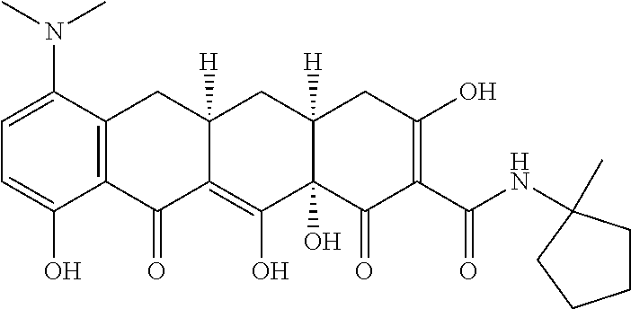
C1=C(N(C)C)C2=C(C(O)=C1)C(=O)C1=C(O)C3(O)C([H])(CC1([H])C2)CC(O)=C(C(NC1(C)CCCC1)=O)C3=O
